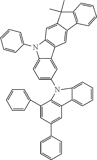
C12=CC=C(N3C4=C(C=C(C5=CC=CC=C5)C=C4C4=CC=CC=C4)C4=CC=CC=C43)C=C1C1=C(N2C2=CC=CC=C2)C=C2C(=C1)C1=C(C2(C)C)C=CC=C1
